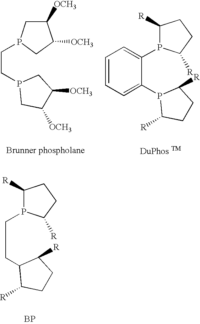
C1([OCH3])CP(CCP2CC([OCH3])C([OCH3])C2)CC1[OCH3].C1([R])P(C2=CC=CC=C2P2C([R])CCC2[R])C([R])CC1.C1([R])P(CCC2C([R])CCC2[R])C([R])CC1.[BP]
